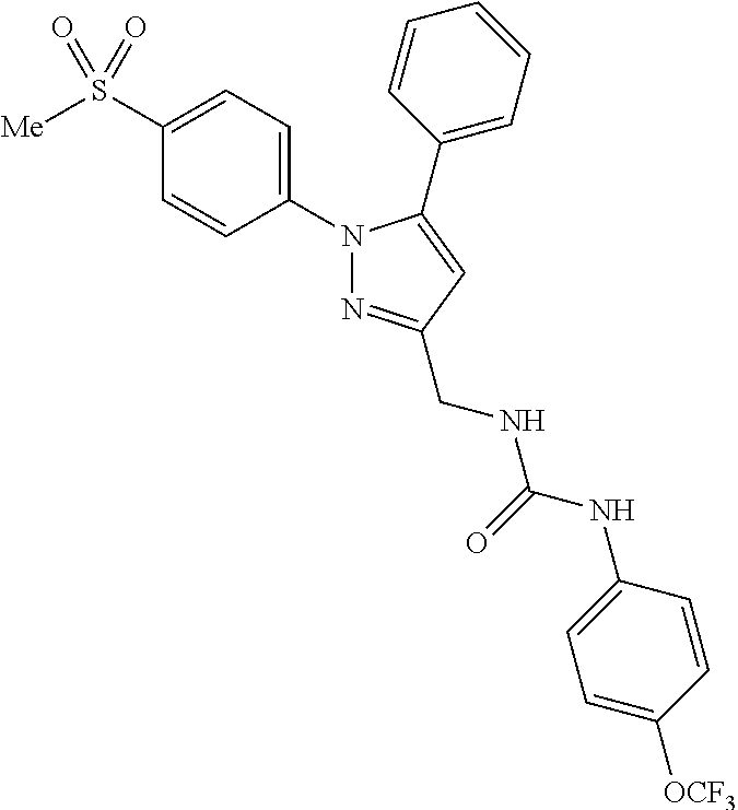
N1(C2=CC=C(S([Me])(=O)=O)C=C2)N=C(CNC(NC2=CC=C([OCF3])C=C2)=O)C=C1C1=CC=CC=C1
